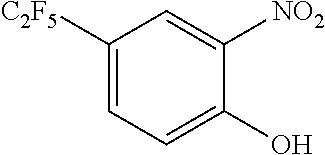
C1([C2F5])=CC=C(O)C([NO2])=C1
